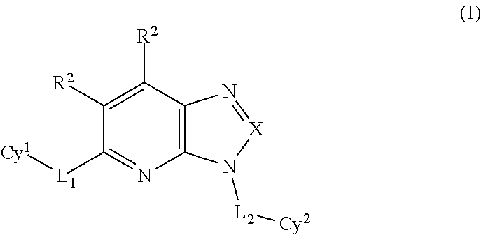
C1([R2])=C([R2])C2=C(N=C1[L1][Cy1])N([L2][Cy2])[X]=N2
